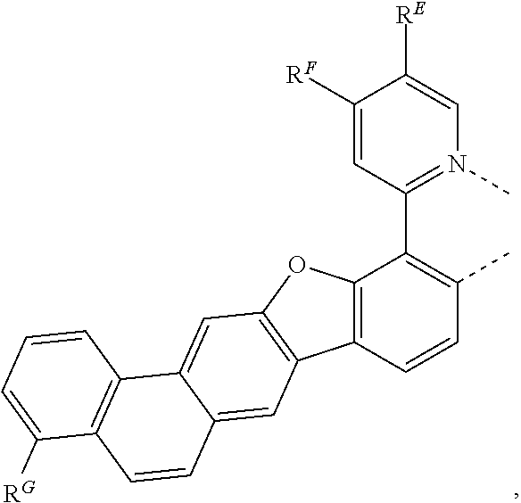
C1([RF])=CC(C2=C(C)C=CC3=C2OC2=C3C=C3C(=C2)C2=C(C=C3)C([RG])=CC=C2)=N(C)C=C1[RE]
